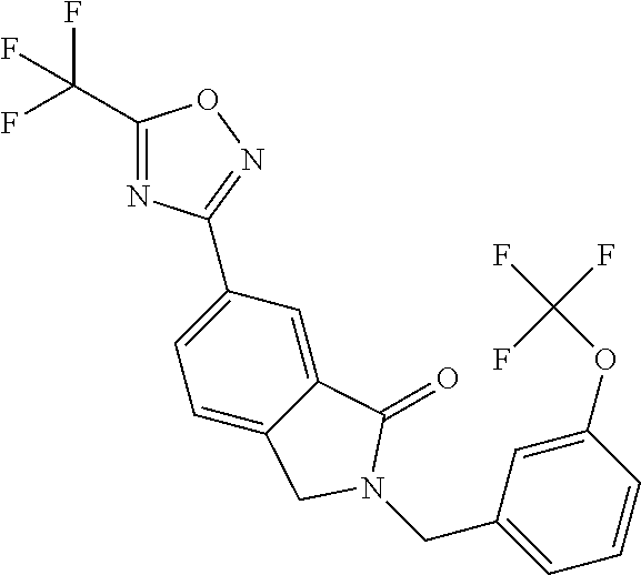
C1(C(F)(F)F)=NC(C2=CC=C3C(=C2)C(=O)N(CC2=CC=CC(OC(F)(F)F)=C2)C3)=NO1
